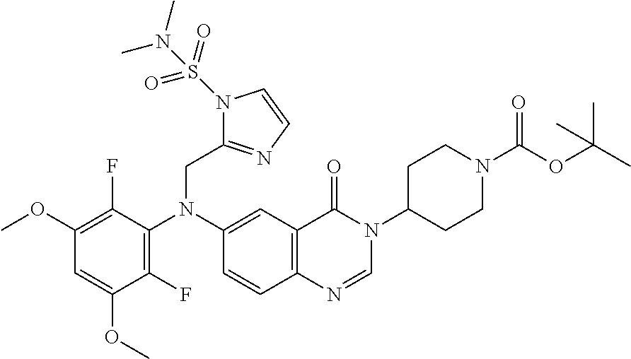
N1(S(N(C)C)(=O)=O)C(CN(C2=C(F)C(OC)=CC(OC)=C2F)C2=CC3=C(C=C2)N=CN(C2CCN(C(OC(C)(C)C)=O)CC2)C3=O)=NC=C1
